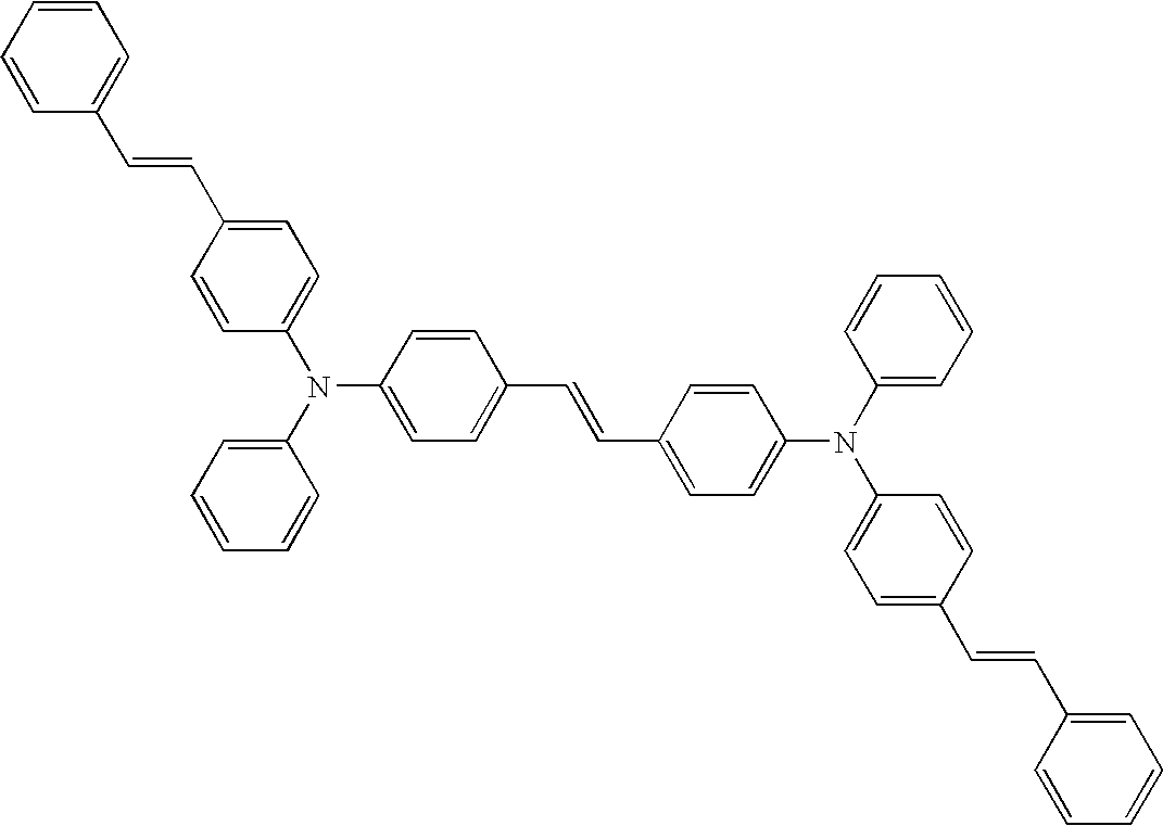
C1=CC(C=CC2=CC=C(N(C3=CC=CC=C3)C3=CC=C(C=CC4=CC=C(N(C5=CC=C(C=CC6=CC=CC=C6)C=C5)C5=CC=CC=C5)C=C4)C=C3)C=C2)=CC=C1
